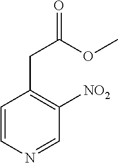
C1=CN=CC([NO2])=C1CC(OC)=O
